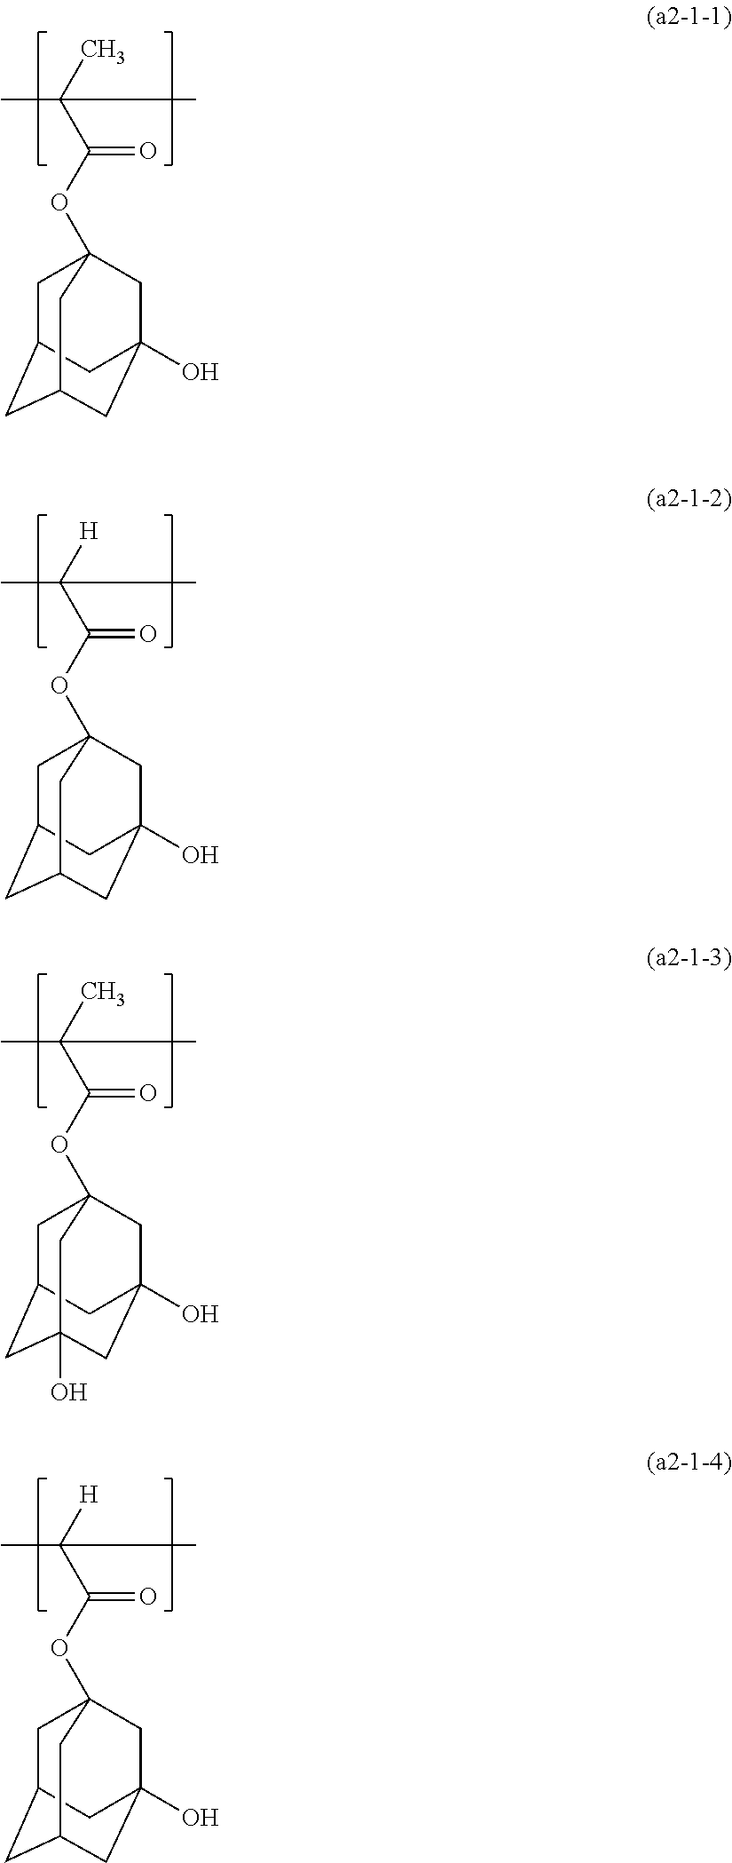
CC(C(OC12CC3CC(CC(O)(C3)C1)C2)=O)(C)C.[H]C(C(OC12CC3CC(CC(O)(C3)C1)C2)=O)(C)C.CC(C(OC12CC3CC(O)(CC(O)(C3)C1)C2)=O)(C)C.[H]C(C(OC12CC3CC(CC(O)(C3)C1)C2)=O)(C)C
